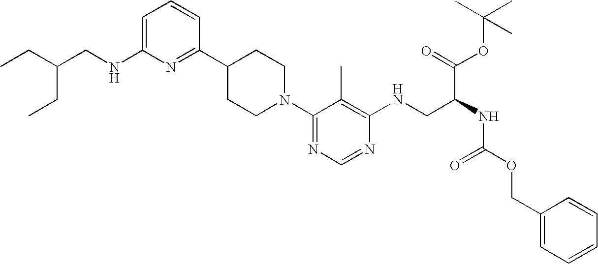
C1=C(NCC(CC)CC)N=C(C2CCN(C3=NC=NC(NCC(NC(OCC4=CC=CC=C4)=O)C(OC(C)(C)C)=O)=C3C)CC2)C=C1
